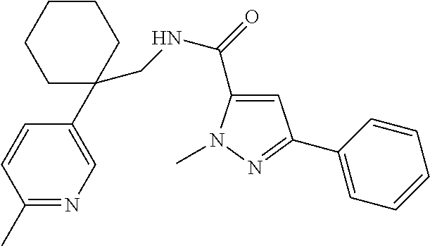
C1=C(C(=O)NCC2(C3=CN=C(C)C=C3)CCCCC2)N(C)N=C1C1=CC=CC=C1
